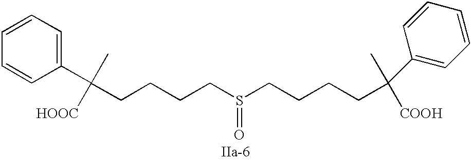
S(=O)(CCCCC(C1=CC=CC=C1)(C)[HOOC])CCCCC(C)([COOH])C1=CC=CC=C1
